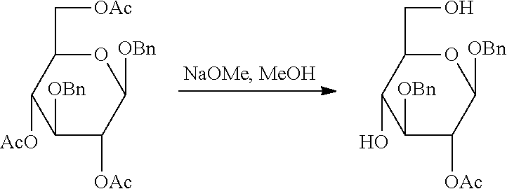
C1([OBn])C([OAc])C([OBn])OC(C[OAc])C1[AcO].C1([OBn])C([OAc])C([OBn])OC(CO)C1O
